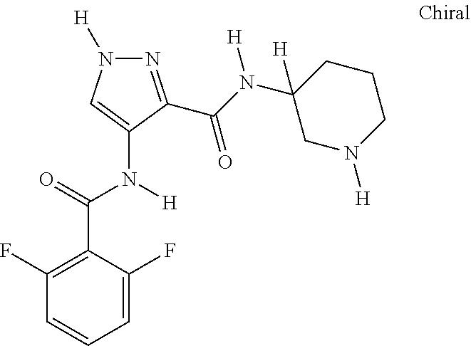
N1=C(C(N(C2([H])CN([H])CCC2)[H])=O)C(N([H])C(C2=C(F)C=CC=C2F)=O)=CN1[H]
